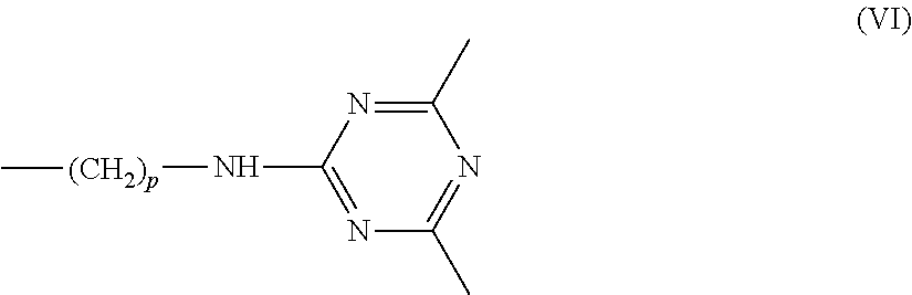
C1(C)=NC(N[(CH2)p]C)=NC(C)=N1
